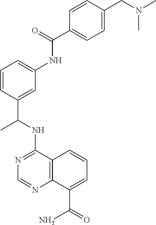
C1=CC(CN(C)C)=CC=C1C(=O)NC1=CC=CC(C(NC2=NC=NC3=C2C=CC=C3C(=O)N)C)=C1
